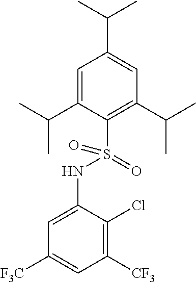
C1=C(C(C)C)C(S(NC2=CC([F3C])=CC([CF3])=C2Cl)(=O)=O)=C(C(C)C)C=C1C(C)C
